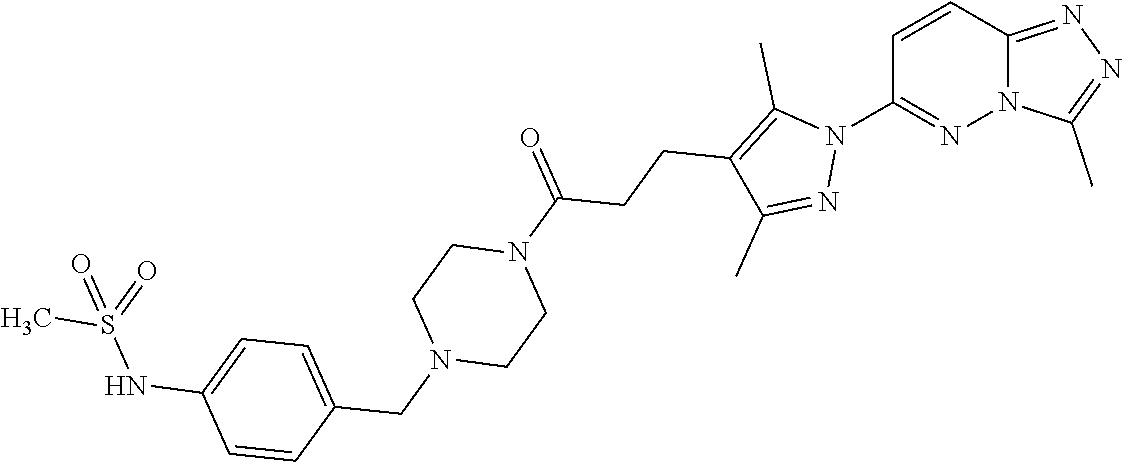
C1=CC2=NN=C(C)N2N=C1N1C(C)=C(CCC(N2CCN(CC3=CC=C(NS(C)(=O)=O)C=C3)CC2)=O)C(C)=N1
